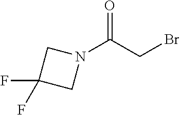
N1(C(CBr)=O)CC(F)(F)C1
